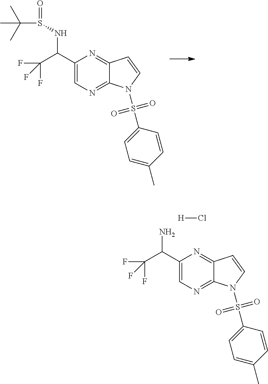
C1(C(NS(=O)C(C)(C)C)C(F)(F)F)=CN=C2C(=N1)C=CN2S(C1=CC=C(C)C=C1)(=O)=O.C1(C(N)C(F)(F)F)=CN=C2C(=N1)C=CN2S(C1=CC=C(C)C=C1)(=O)=O.[H]Cl
